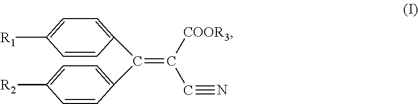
C1(C(C2=CC=C([R2])C=C2)=C([COOR3])C#N)=CC=C([R1])C=C1
